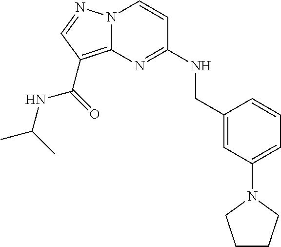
N12C(=C(C(=O)NC(C)C)C=N1)N=C(NCC1=CC(N3CCCC3)=CC=C1)C=C2
